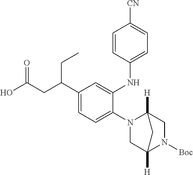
C1(N2CC3([H])N([Boc])CC2([H])C3)=CC=C(C(CC(O)=O)CC)C=C1NC1=CC=C([CN])C=C1
